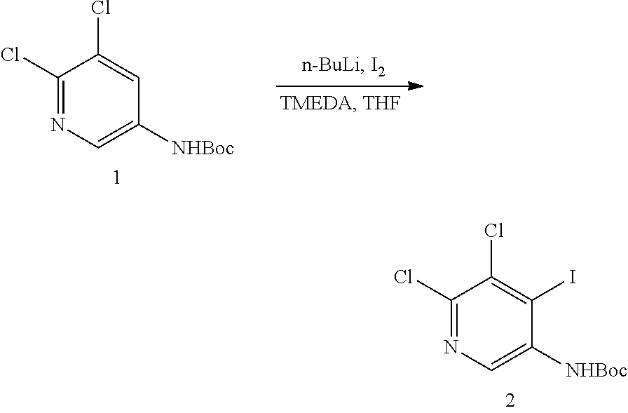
C1(Cl)=NC=C([NHBoc])C=C1Cl.C1(Cl)=NC=C([NHBoc])C(I)=C1Cl
